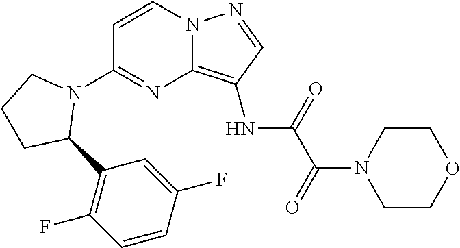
C1=CN2C(=C(NC(C(N3CCOCC3)=O)=O)C=N2)N=C1N1CCCC1C1=C(F)C=CC(F)=C1
